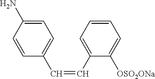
C1=C(N)C=CC(C=CC2=CC=CC=C2[OSO2ONa])=C1
